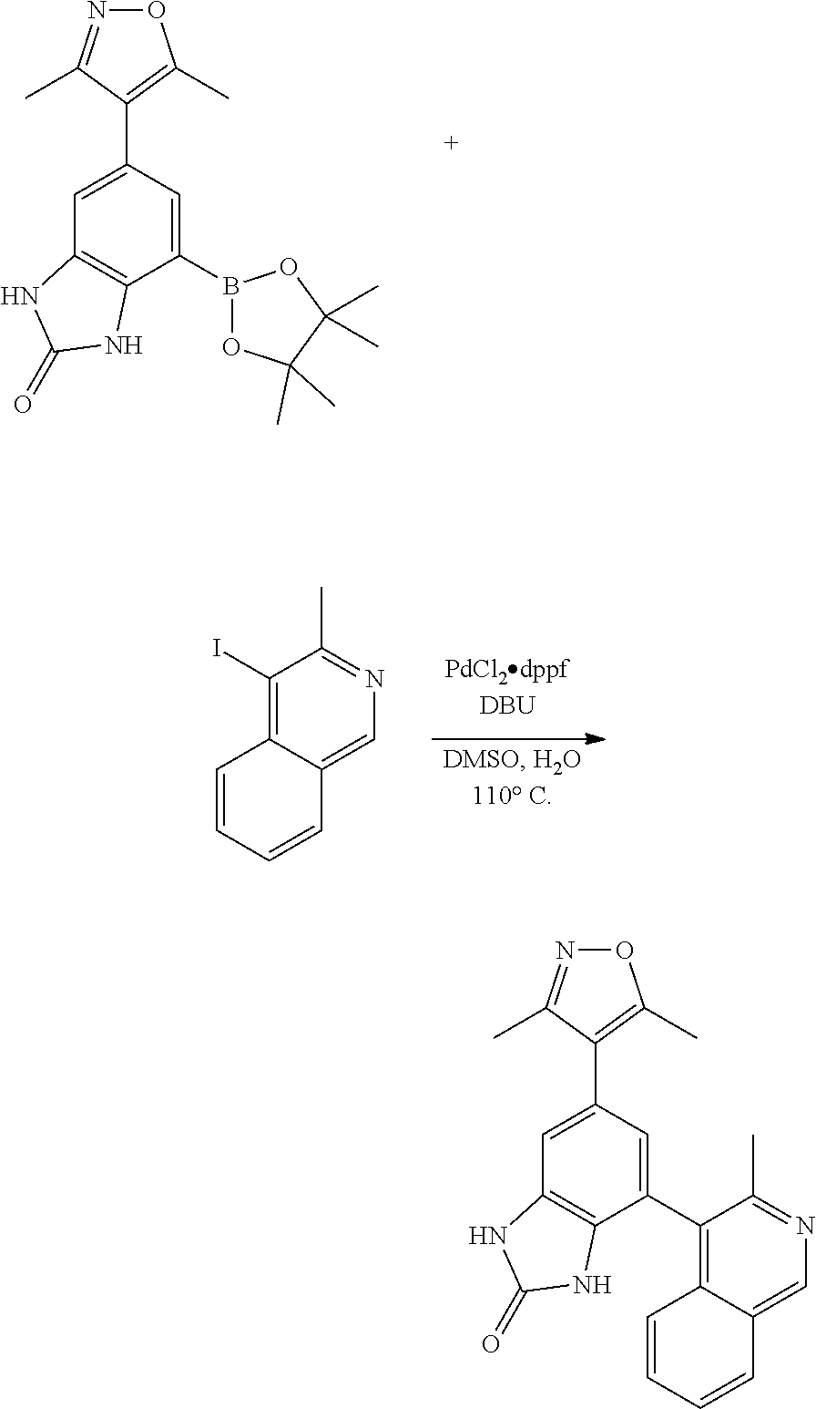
C1=C(C2=C(C)ON=C2C)C=C(B2OC(C)(C)C(C)(C)O2)C2=C1NC(=O)N2.C1=CC=CC2=CN=C(C)C(I)=C12.C1=C(C2=C(C)ON=C2C)C=C(C2=C3C=CC=CC3=CN=C2C)C2=C1NC(=O)N2
